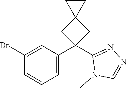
C1(Br)=CC(C2(C3=NN=CN3C)CC3(C2)CC3)=CC=C1
